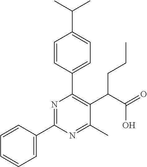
C1=CC(C2=NC(C3=CC=C(C(C)C)C=C3)=C(C(C(=O)O)CCC)C(C)=N2)=CC=C1
